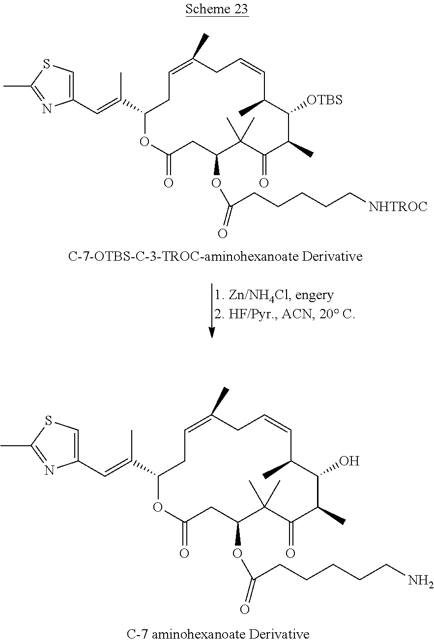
C1(C=C(C2OC(=O)CC(OC(CCCCCN)=O)C(C)(C)C(=O)C(C)C(O)C(C)C=CCC(C)=CC2)C)=CSC(C)=N1.C1(C=C(C2OC(=O)CC(OC(CCCCC[NHTROC])=O)C(C)(C)C(=O)C(C)C([OTBS])C(C)C=CCC(C)=CC2)C)=CSC(C)=N1
